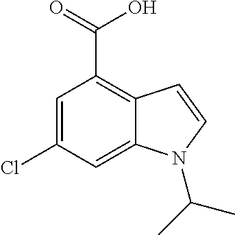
C1(Cl)=CC(C(=O)O)=C2C(=C1)N(C(C)C)C=C2
